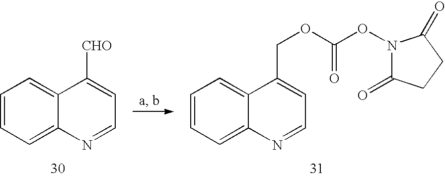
C1=CC=C2C(=C1)C([CHO])=CC=N2.C1=CC=C2C(=C1)C(COC(ON1C(=O)CCC1=O)=O)=CC=N2
